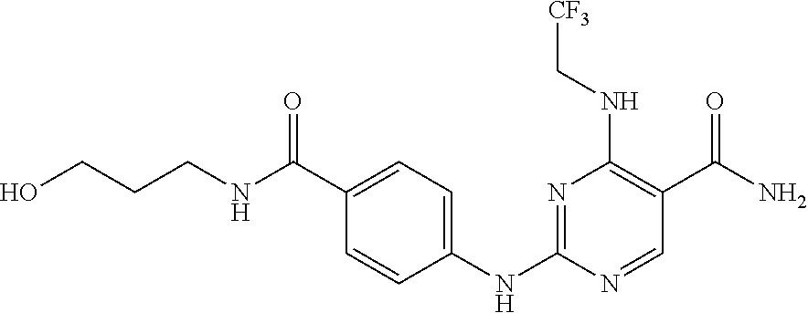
N1=C(NC2=CC=C(C(NCCCO)=O)C=C2)N=CC(C(N)=O)=C1NC[CF3]
